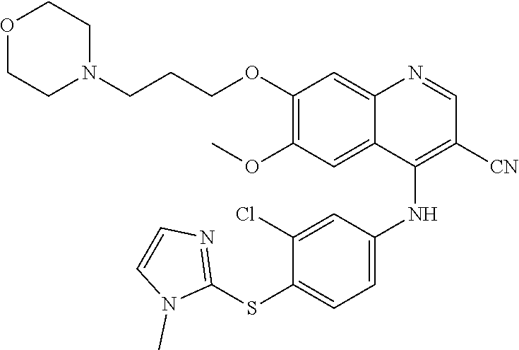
O1CCN(CCCOC2=C(OC)C=C3C(=C2)N=CC([CN])=C3NC2=CC=C(SC3=NC=CN3C)C(Cl)=C2)CC1
